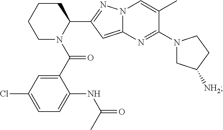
C1=C(C)C(N2CC([NH2])CC2)=NC2=CC(C3CCCCN3C(C3=CC(Cl)=CC=C3NC(=O)C)=O)=NN12
